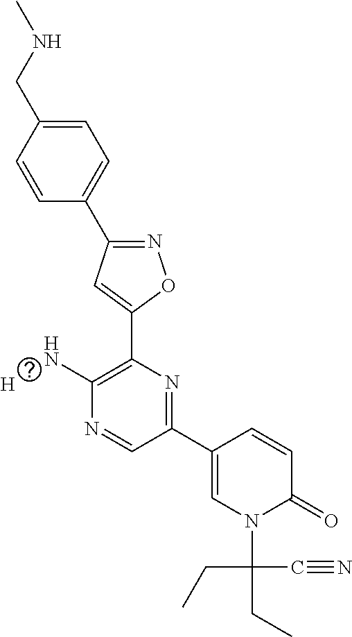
C1=CC(CNC)=CC=C1C1=NOC(C2=C(N)N=CC(C3=CN(C(CC)(CC)C#N)C(=O)C=C3)=N2)=C1.[H]
